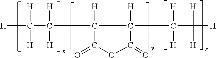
[H]C(C(C1([H])C(C(C([H])([H])[H])([H])[H])([H])C(=O)OC1=O)([H])[H])([H])[H]
